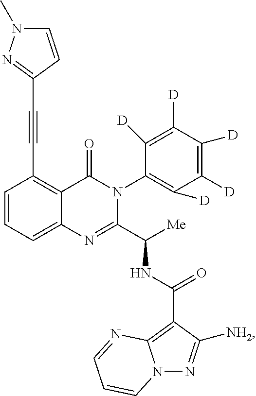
C1=CC=C2C(=C1C#CC1=NN(C)C=C1)C(=O)N(C1=C([D])C([D])=C([D])C([D])=C1[D])C(C([Me])NC(=O)C1=C3N(N=C1[NH2])C=CC=N3)=N2
